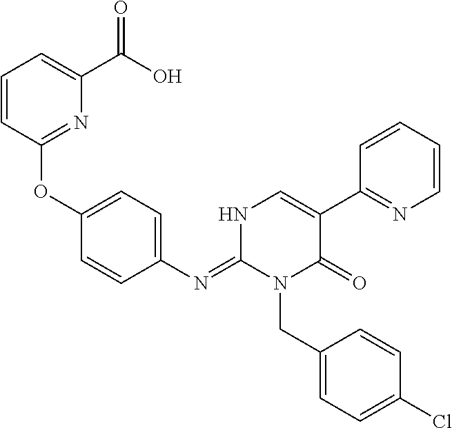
C1(OC2=CC=C(N=C3N(CC4=CC=C(Cl)C=C4)C(=O)C(C4=NC=CC=C4)=CN3)C=C2)=NC(C(=O)O)=CC=C1
